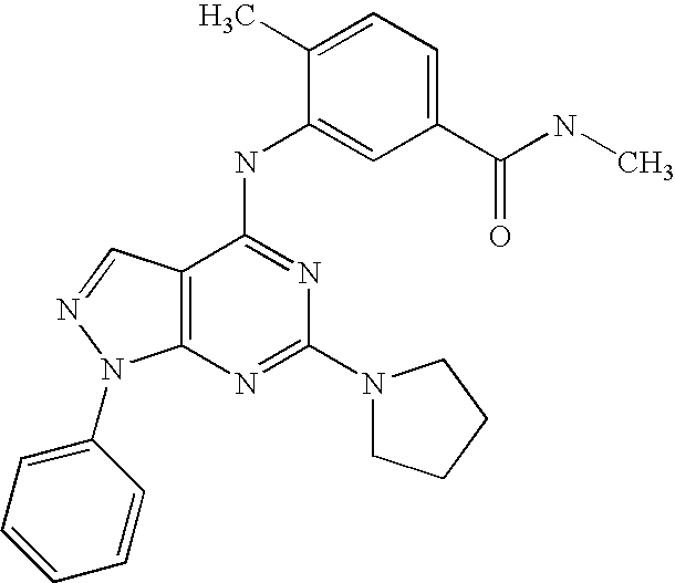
C12=C(C(NC3=CC(C(NC)=O)=CC=C3C)=NC(N3CCCC3)=N1)C=NN2C1=CC=CC=C1
